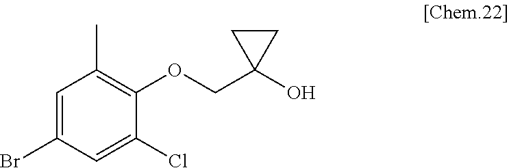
C1=C(Br)C=C(Cl)C(OCC2(O)CC2)=C1C
